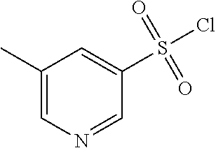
C1(S(Cl)(=O)=O)=CC(C)=CN=C1
